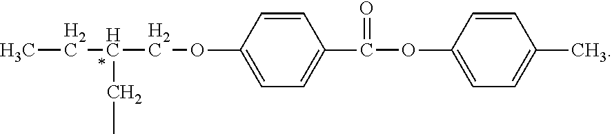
CCC(COC1=CC=C(C(OC2=CC=C(C)C=C2)=O)C=C1)CC
